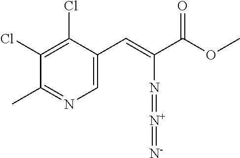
C1=C(C=C(C(OC)=O)N=[N+]=[N-])C(Cl)=C(Cl)C(C)=N1
